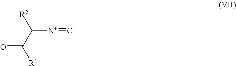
[R2]C(C([R1])=O)[N+]#[C-]
